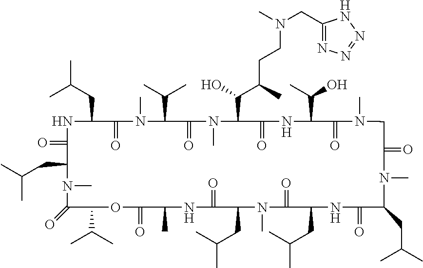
N1C(CC(C)C)C(=O)N(C)C(C(C)C)C(=O)N(C)C(C(C(CCN(C)CC2=NN=NN2)C)O)C(=O)NC(C(C)O)C(=O)N(C)CC(=O)N(C)C(CC(C)C)C(=O)NC(CC(C)C)C(=O)N(C)C(CC(C)C)C(=O)NC(C)C(=O)OC(C(C)C)C(=O)N(C)C(CC(C)C)C1=O
